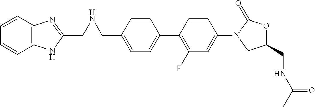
C1=C(CNCC2=NC3=C(N2)C=CC=C3)C=CC(C2=C(F)C=C(N3CC(CNC(C)=O)OC3=O)C=C2)=C1
